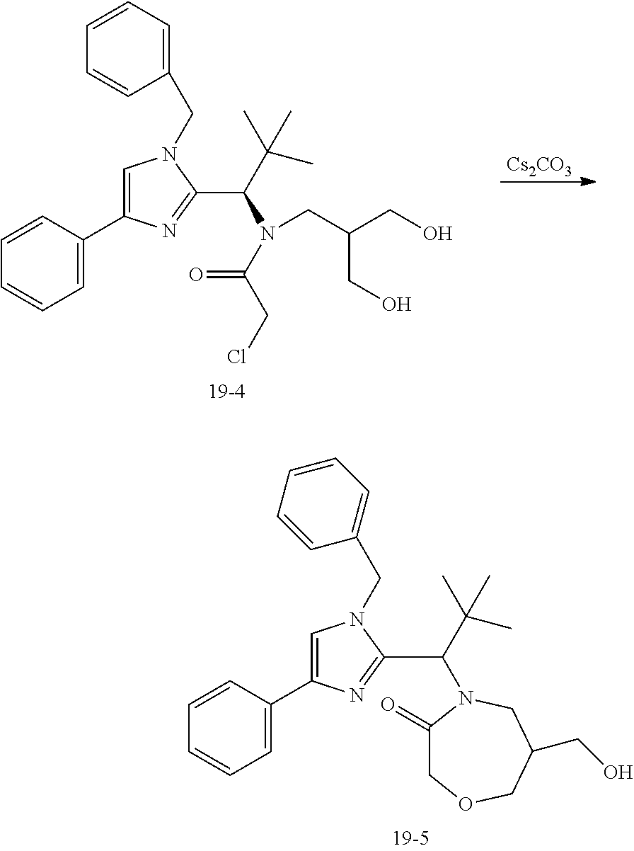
C1=CC(C2=CN(CC3=CC=CC=C3)C(C(N(CC(CO)CO)C(CCl)=O)C(C)(C)C)=N2)=CC=C1.[Cs2CO3].C1=CC(C2=CN(CC3=CC=CC=C3)C(C(C(C)(C)C)N3C(=O)COCC(CO)C3)=N2)=CC=C1
